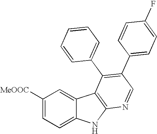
C1([MeOOC])=CC=C2C(=C1)C1=C(N2)N=CC(C2=CC=C(F)C=C2)=C1C1=CC=CC=C1
